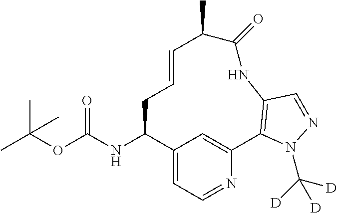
C12=CC=NC(=C1)C1=C(C=NN1C([D])([D])[D])NC(=O)C(C)C=CCC2NC(OC(C)(C)C)=O
